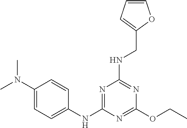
C1(N(C)C)=CC=C(NC2=NC(NCC3=CC=CO3)=NC(OCC)=N2)C=C1
